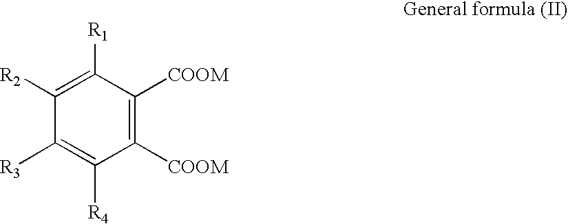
C1([R2])=C([R1])C([COOM])=C([COOM])C([R4])=C1[R3]
